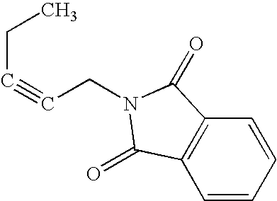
C(#CCN1C(=O)C2=C(C=CC=C2)C1=O)CC
